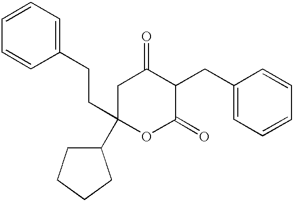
C1(C2(CCC3=CC=CC=C3)OC(=O)C(CC3=CC=CC=C3)C(=O)C2)CCCC1
